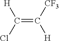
C(=C([CF3])[H])(Cl)[H]
